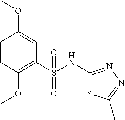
C1(NS(C2=C(OC)C=CC(OC)=C2)(=O)=O)=NN=C(C)S1
